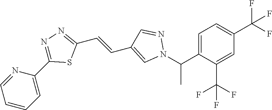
C1=C(C(N2N=CC(C=CC3=NN=C(C4=CC=CC=N4)S3)=C2)C)C(C(F)(F)F)=CC(C(F)(F)F)=C1
